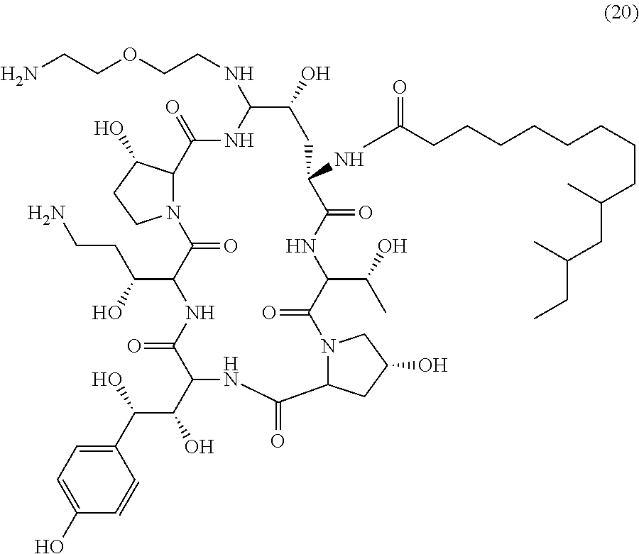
N(C1NC(=O)C2N(CCC2O)C(=O)C(C(O)CCN)NC(=O)C(C(O)C(C2=CC=C(O)C=C2)O)NC(=O)C2N(C(=O)C(C(O)C)NC(=O)C(NC(CCCCCCCCC(CC(CC)C)C)=O)CC1O)CC(O)C2)CCOCCN
